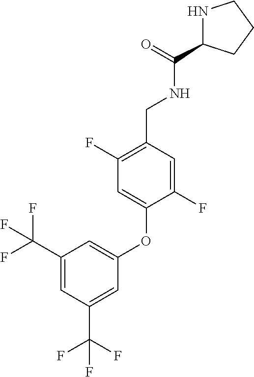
N1C(C(=O)NCC2=C(F)C=C(OC3=CC(C(F)(F)F)=CC(C(F)(F)F)=C3)C(F)=C2)CCC1
